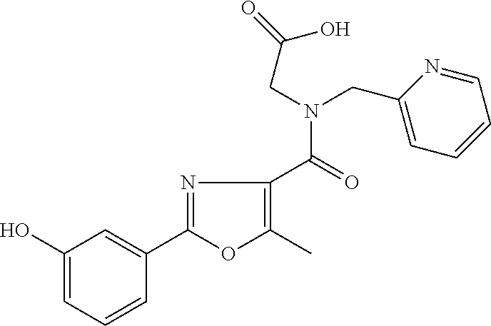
C1(O)=CC=CC(C2=NC(C(N(CC3=CC=CC=N3)CC(O)=O)=O)=C(C)O2)=C1
